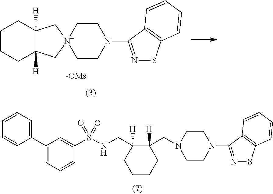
C1CN(C2=NSC3=C2C=CC=C3)CC[N+]12CC1([H])C([H])(C2)CCCC1.[-OMs].C1CN(C2=NSC3=C2C=CC=C3)CCN1CC1([H])C(CNS(=O)(=O)C2=CC(C3=CC=CC=C3)=CC=C2)([H])CCCC1
